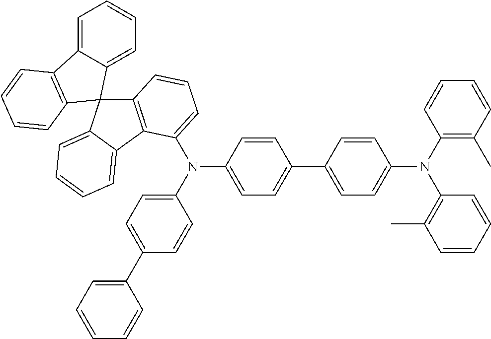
C1=C2C(=CC=C1)C1(C3=C2C=CC=C3)C2=C(C3=CC=CC=C13)C(N(C1=CC=C(C3=CC=CC=C3)C=C1)C1=CC=C(C3=CC=C(N(C4=C(C)C=CC=C4)C4=C(C)C=CC=C4)C=C3)C=C1)=CC=C2
